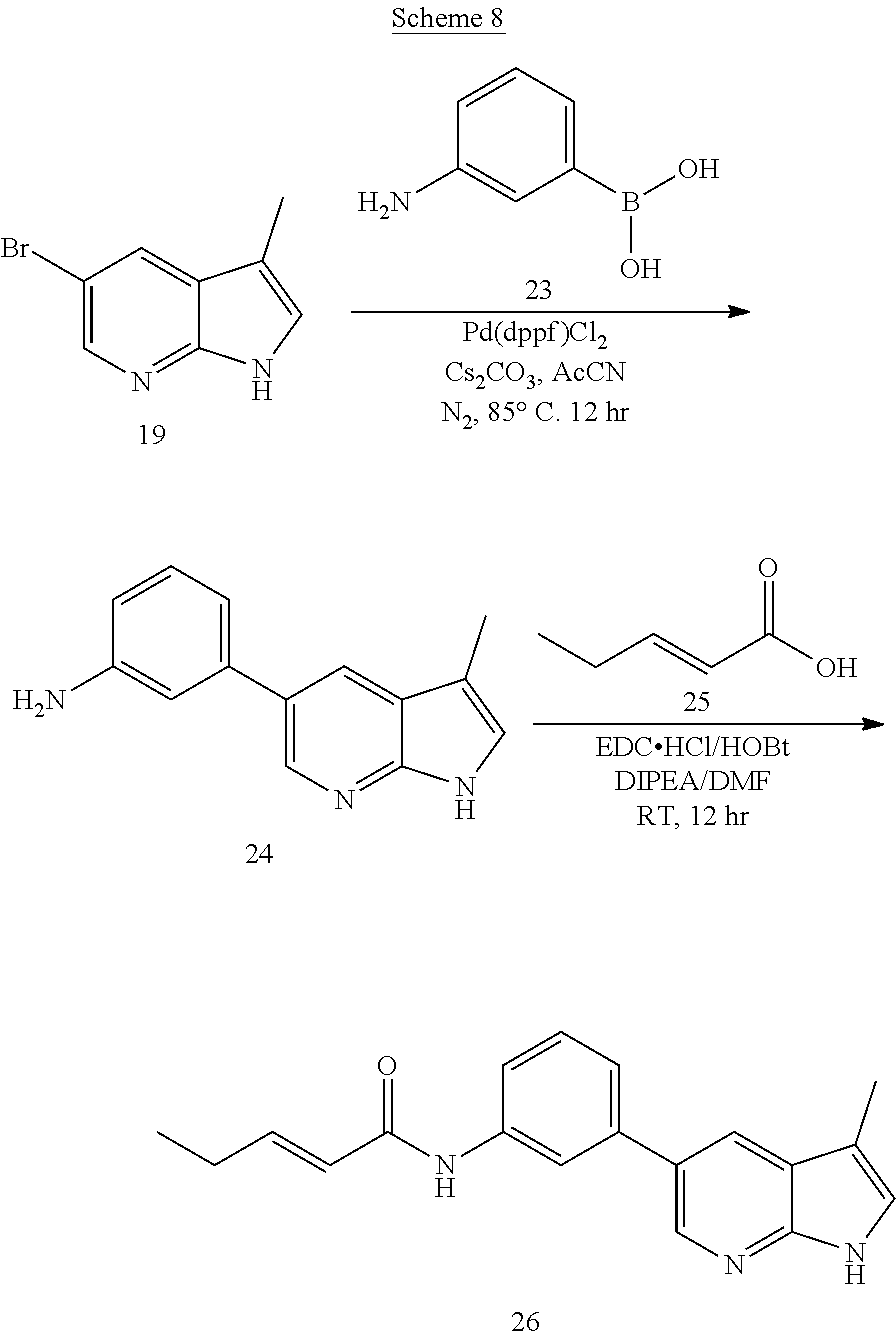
C1(B(O)O)=CC=CC(N)=C1.C1(Br)=CN=C2C(=C1)C(C)=CN2.CCC=CC(O)=O.C1=C(C2=CC=CC(N)=C2)C=C2C(=N1)NC=C2C.C1=C(C2=CC=CC(NC(C=CCC)=O)=C2)C=C2C(=N1)NC=C2C
